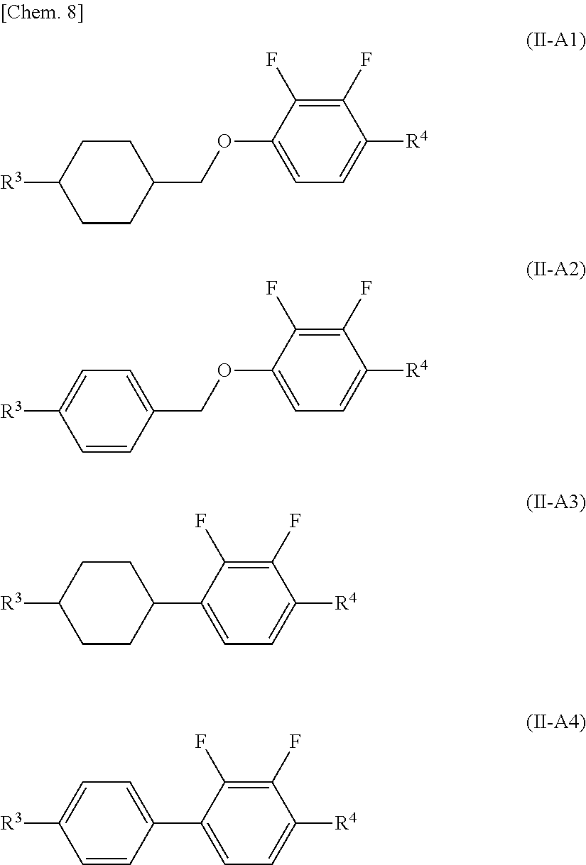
C1C([R3])CCC(COC2=CC=C([R4])C(F)=C2F)C1.C1=C([R3])C=CC(COC2=CC=C([R4])C(F)=C2F)=C1.C1C([R3])CCC(C2=CC=C([R4])C(F)=C2F)C1.C1=C([R3])C=CC(C2=CC=C([R4])C(F)=C2F)=C1
